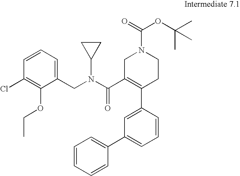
C1=CC(C2=C(C(=O)N(C3CC3)CC3=CC=CC(Cl)=C3OCC)CN(C(OC(C)(C)C)=O)CC2)=CC(C2=CC=CC=C2)=C1
